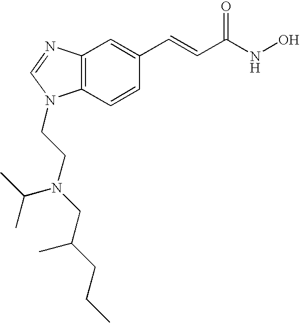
C12=C(C=CC(C=CC(NO)=O)=C1)N(CCN(C(C)C)CC(CCC)C)C=N2
